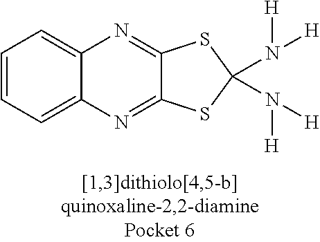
C1=CC=C2C(=C1)N=C1C(=N2)SC(N([H])[H])(N([H])[H])S1
